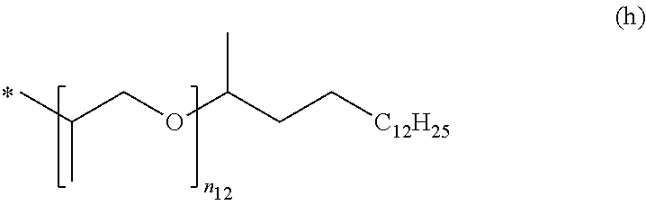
[C12H25]CCC(OCC(C)C)C
